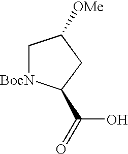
C1[BocN]C(C(=O)O)CC1[OMe]
